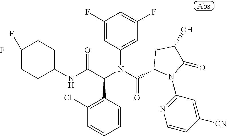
C1(F)=CC(N(C(C2N(C3=NC=CC([CN])=C3)C(=O)C(O)C2)=O)C(C(NC2CCC(F)(F)CC2)=O)C2=C(Cl)C=CC=C2)=CC(F)=C1
